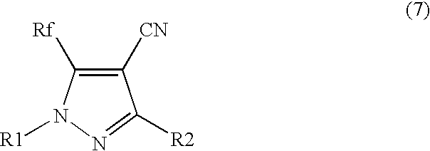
C1([CN])=C([Rf])N([R1])N=C1[R2]
